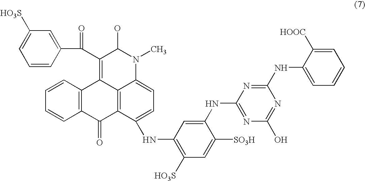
C1(C(=O)C2=C3C4=C(C(=O)C5=C3C=CC=C5)C(NC3=C([HO3S])C=C([SO3H])C(NC5=NC(O)=NC(NC6=CC=CC=C6[HOOC])=N5)=C3)=CC=C4N(C)C2O)=CC([HO3S])=CC=C1
